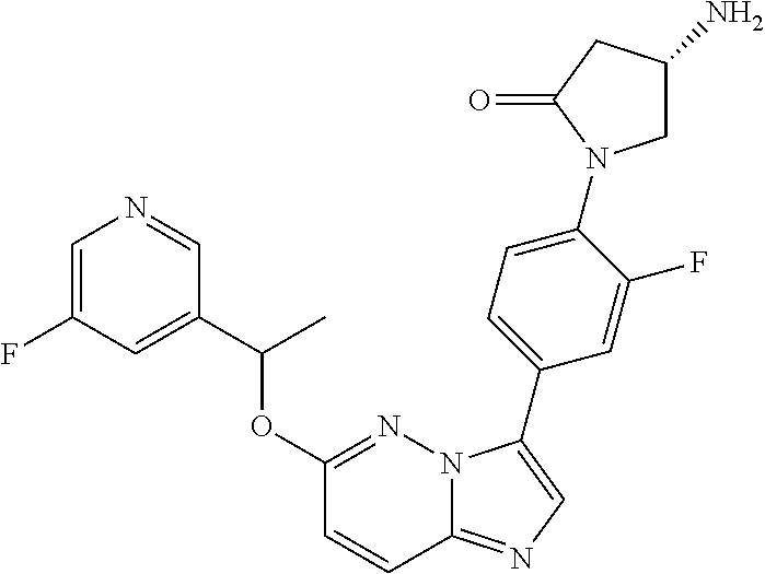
C1=C(F)C=C(C(OC2=NN3C(=NC=C3C3=CC=C(N4CC(N)CC4=O)C(F)=C3)C=C2)C)C=N1
